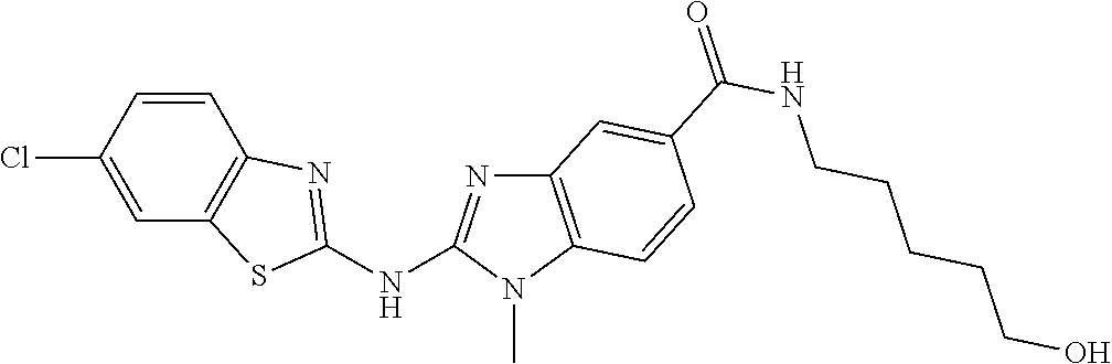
C1(Cl)=CC2=C(C=C1)N=C(NC1=NC3=C(N1C)C=CC(C(NCCCCCO)=O)=C3)S2
